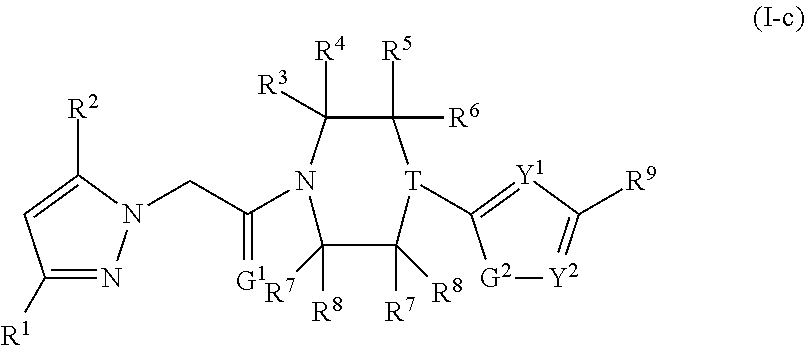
[G2]1[Y2]=C([R9])[Y1]=C1[T]1C([R5])([R6])C([R4])([R3])N(C(=[G1])CN2N=C([R1])C=C2[R2])C([R8])([R7])C1([R7])[R8]
